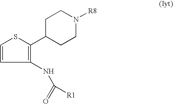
C1C(C2=C(NC(=O)[R1])C=CS2)CCN([R8])C1
